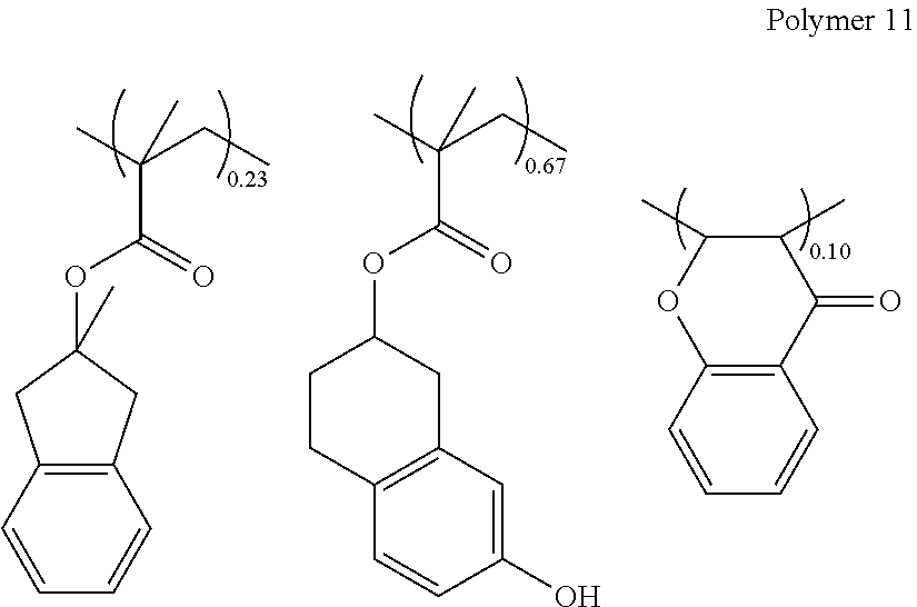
C12=C(C=CC=C1)CC(OC(C(C)(CC)C)=O)(C)C2.C1(C)C(C)OC2=C(C1=O)C=CC=C2.C1(OC(C(C)(CC)C)=O)CCC2=C(C1)C=C(O)C=C2
